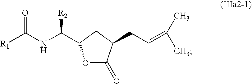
O1C(=O)C(CC=C(C)C)CC1C(NC([R1])=O)[R2]
